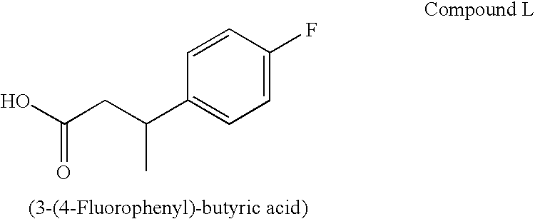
C1=C(F)C=CC(C(CC(O)=O)C)=C1
